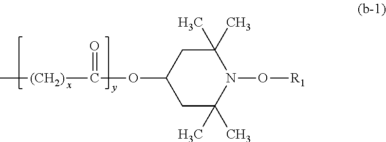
C[(CH2)]C(=O)OC1CC(C)(C)N(O[R1])C(C)(C)C1
